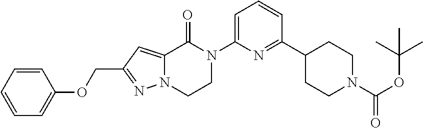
C1=CC=CC(OCC2=NN3C(=C2)C(=O)N(C2=CC=CC(C4CCN(C(OC(C)(C)C)=O)CC4)=N2)CC3)=C1
